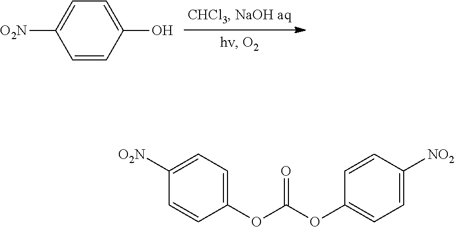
C1=C(O)C=CC([O2N])=C1.C1([O2N])=CC=C(OC(OC2=CC=C([NO2])C=C2)=O)C=C1
